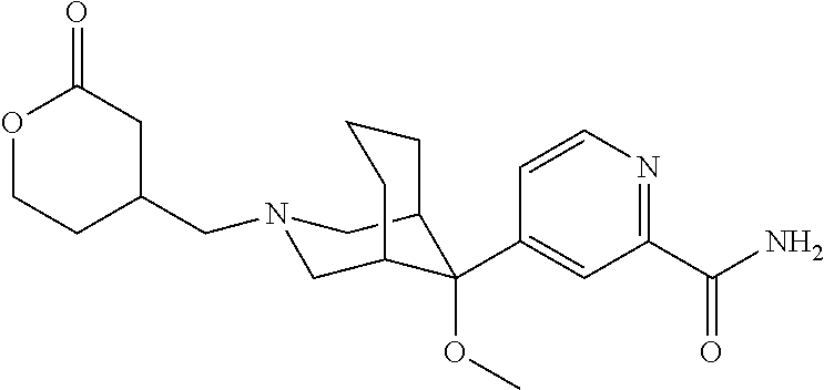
C1(C(N)=O)=NC=CC(C2(OC)C3CN(CC4CC(=O)OCC4)CC2CCC3)=C1
